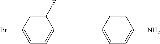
C1=C(Br)C=C(F)C(C#CC2=CC=C(N)C=C2)=C1
